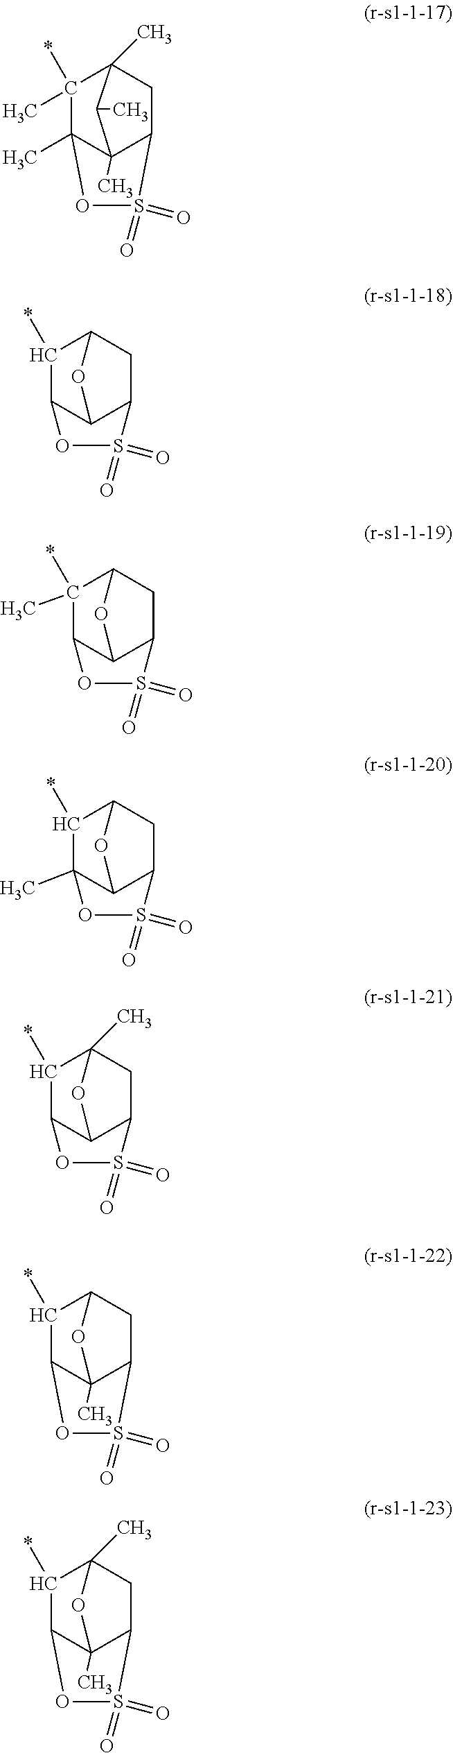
C1(*)(C)C2(C)C3(C)C(CC1(C)C3C)S(=O)(=O)O2.C1(*)C2C3C(CC1O3)S(=O)(=O)O2.C1(*)(C)C2C3C(CC1O3)S(=O)(=O)O2.C1(*)C2(C)C3C(CC1O3)S(=O)(=O)O2.C1(*)C2C3C(CC1(C)O3)S(=O)(=O)O2.C1(*)C2C3(C)C(CC1O3)S(=O)(=O)O2.C1(*)C2C3(C)C(CC1(C)O3)S(=O)(=O)O2
